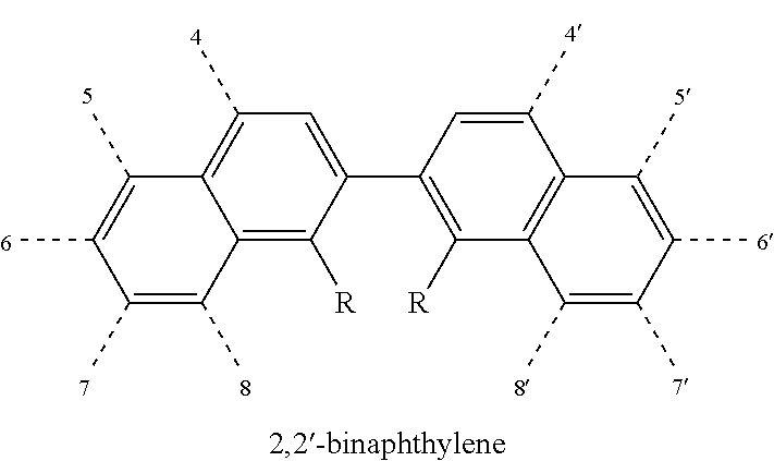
C12=C([R])C(C3=C([R])C4=C(C(C)=C3)C(C)=C(C)C(C)=C4C)=CC(C)=C1C(C)=C(C)C(C)=C2C
